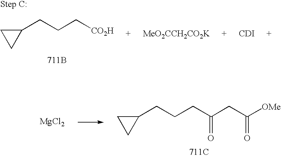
C1(CCCC(CC([OMe])=O)=O)CC1.[711C].[MgCl2].C1(CCC[CO2H])CC1.[711B].[MeO2CCH2CO2K].[CDI]
